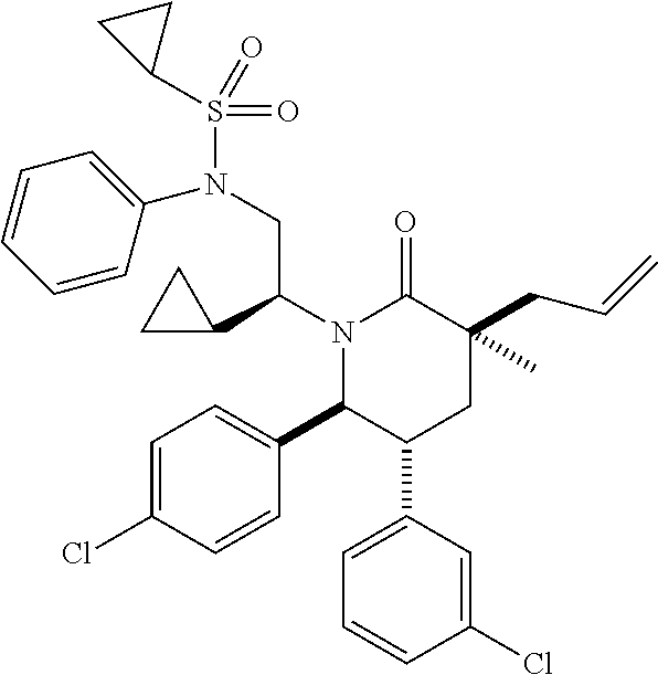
C1=C(C2CC(C)(CC=C)C(=O)N(C(CN(S(=O)(=O)C3CC3)C3=CC=CC=C3)C3CC3)C2C2=CC=C(Cl)C=C2)C=C(Cl)C=C1
